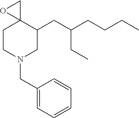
C1CN(CC2=CC=CC=C2)CC(CC(CCCC)CC)C12CO2
